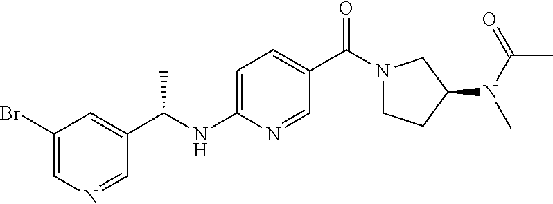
C1(Br)=CN=CC(C(NC2=CC=C(C(N3CCC(N(C(=O)C)C)C3)=O)C=N2)C)=C1
